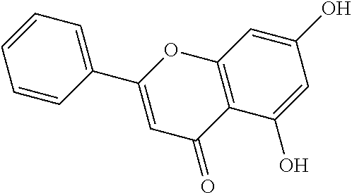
C1=CC(C2=CC(=O)C3=C(O2)C=C(O)C=C3O)=CC=C1
